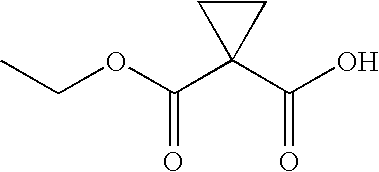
O(C(C1(C(O)=O)CC1)=O)CC
